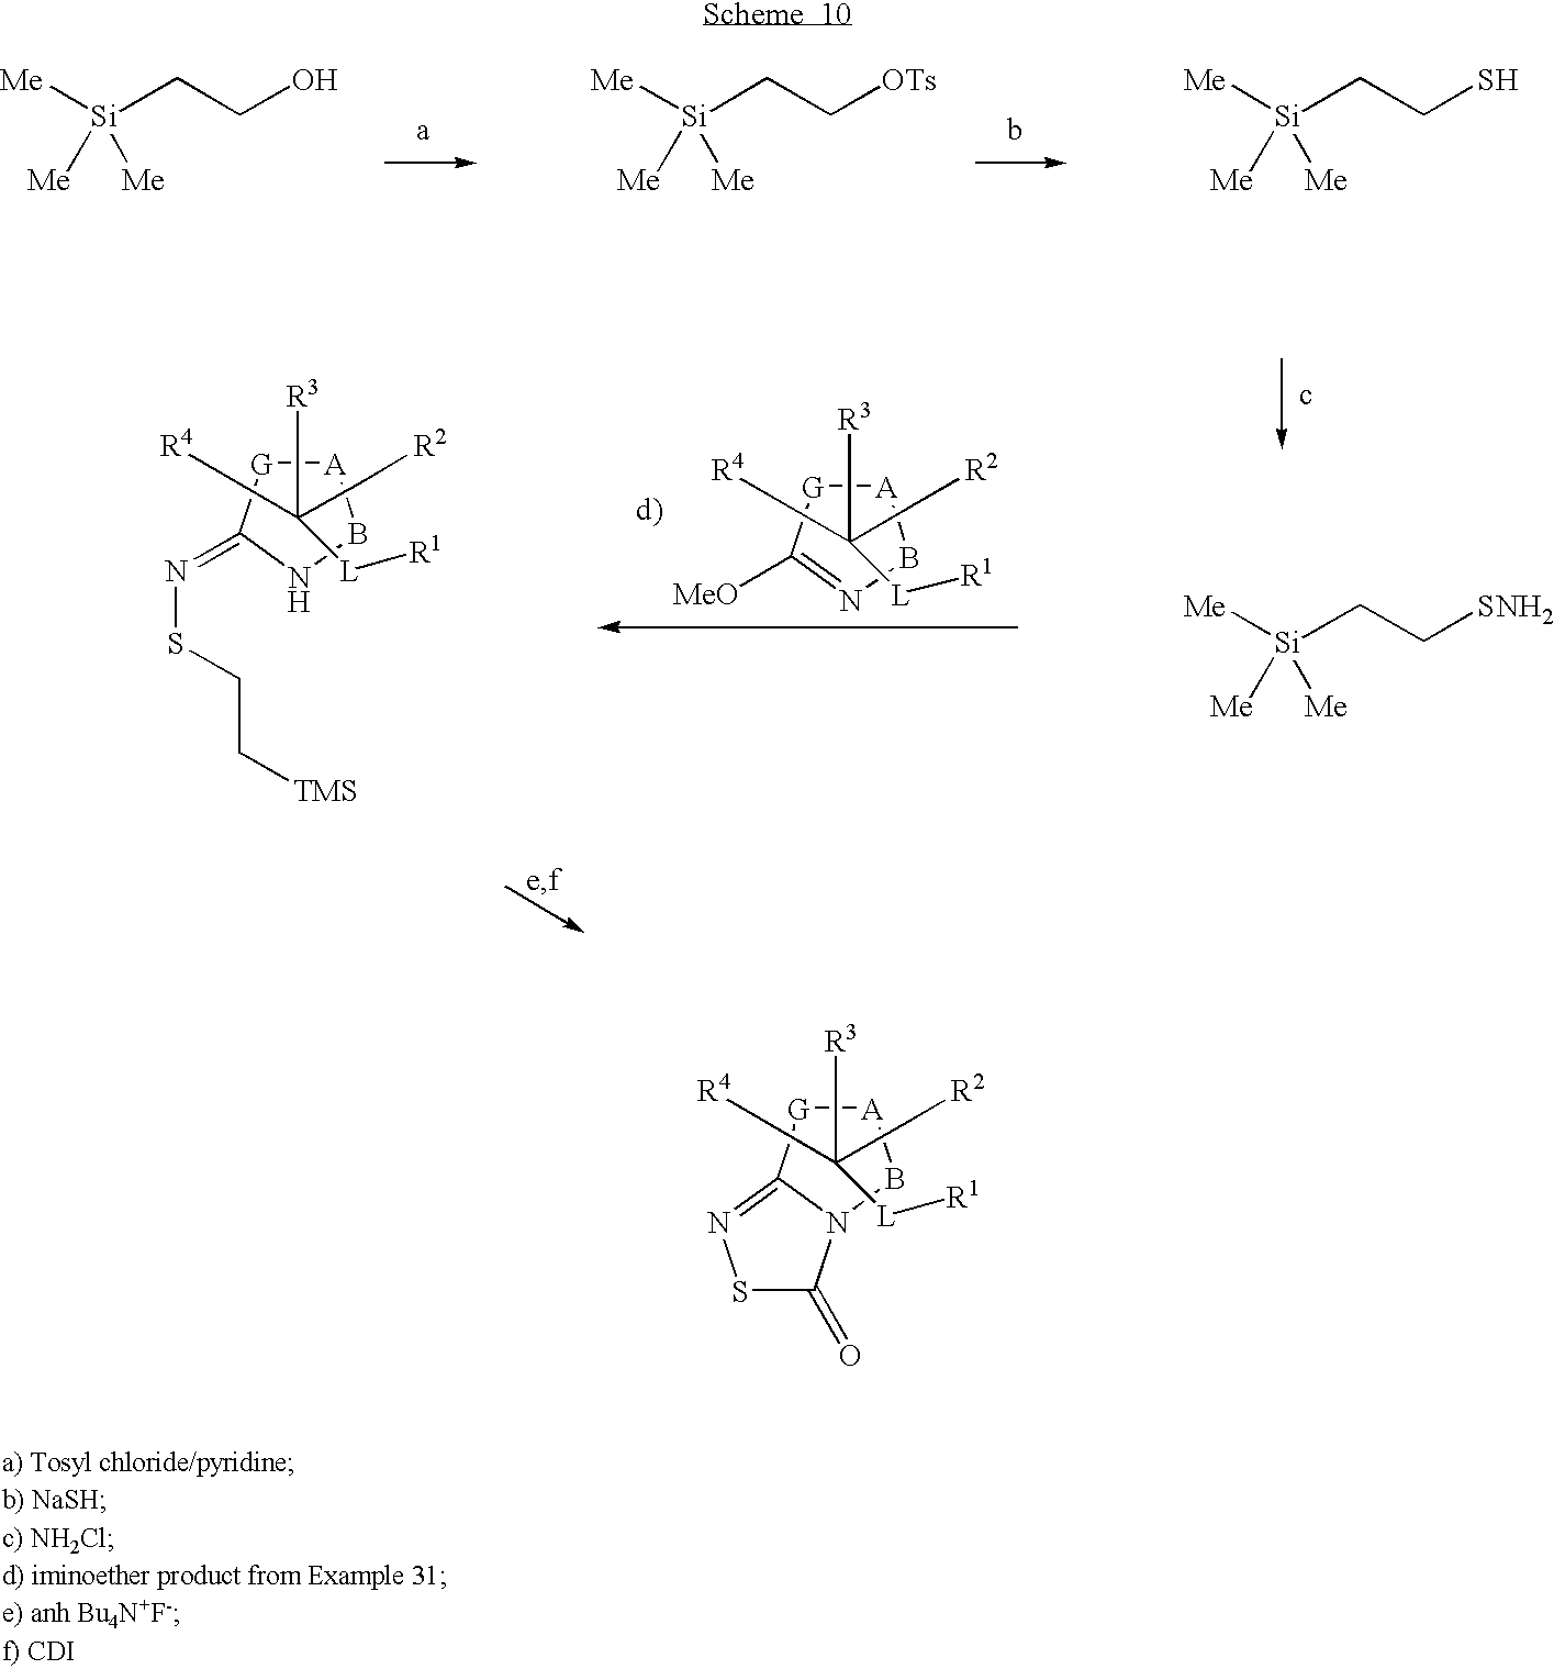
[A]1[G]C2=NSC(=O)N2B1.C([R3])([L][R1])([R4])C[R2].[Si](CCO)([Me])([Me])[Me].[Si](CC[OTs])([Me])([Me])[Me].[Si](CCS)([Me])([Me])[Me].[A]1[G]C([MeO])=NB1.C([R3])([L][R1])([R4])C[R2].[A]1[G]C(=NSCC[TMS])NB1.C([R3])([L][R1])([R4])C[R2].[Si](CC[SNH2])([Me])([Me])[Me]
